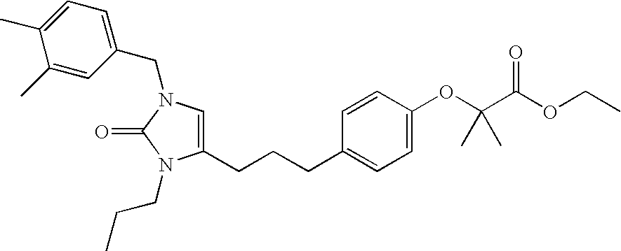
C1(CCCC2=CC=C(OC(C(OCC)=O)(C)C)C=C2)=CN(CC2=CC=C(C)C(C)=C2)C(=O)N1CCC
